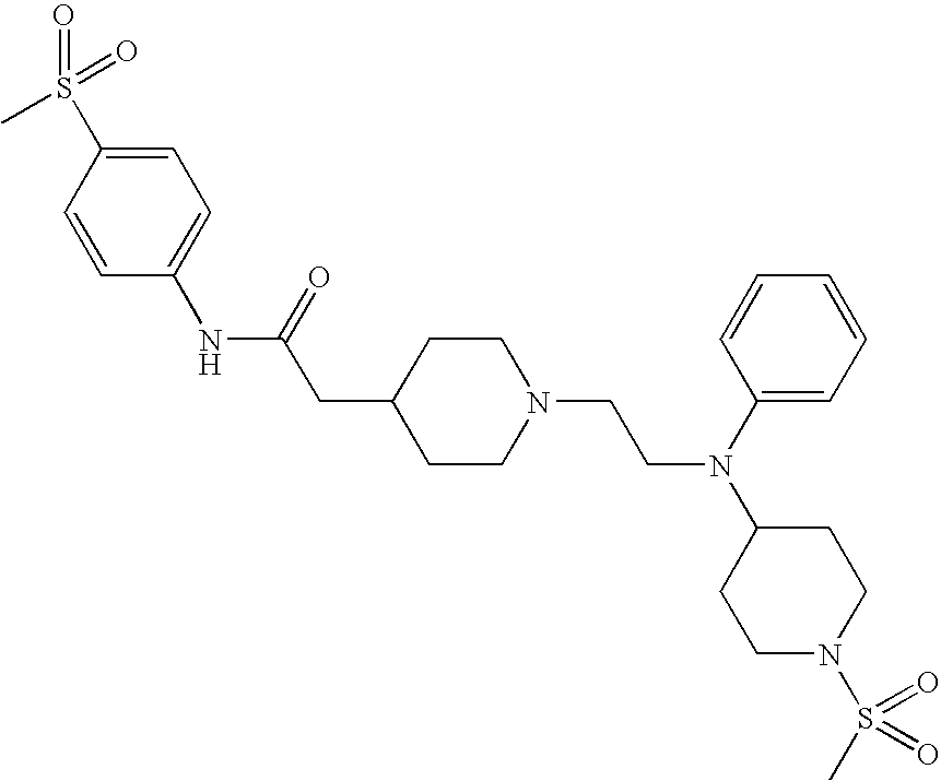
C1=C(S(=O)(=O)C)C=CC(NC(=O)CC2CCN(CCN(C3=CC=CC=C3)C3CCN(S(C)(=O)=O)CC3)CC2)=C1
